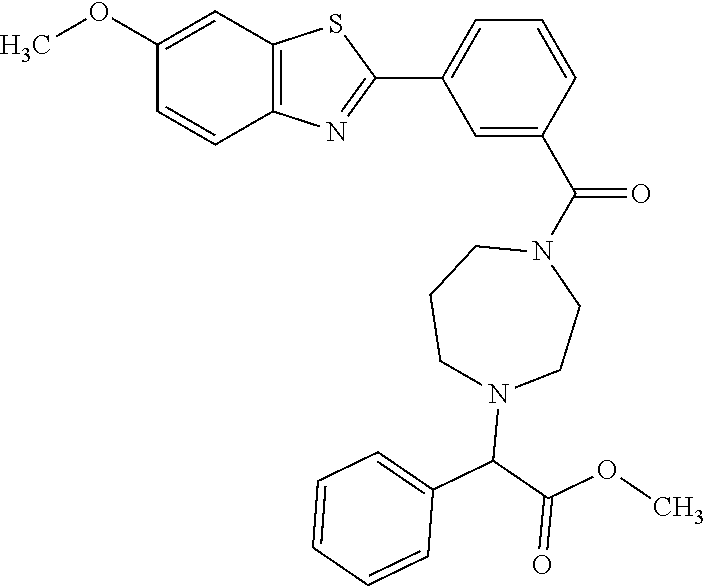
C12=C(C=C(OC)C=C1)SC(C1=CC=CC(C(N3CCCN(C(C(OC)=O)C4=CC=CC=C4)CC3)=O)=C1)=N2
